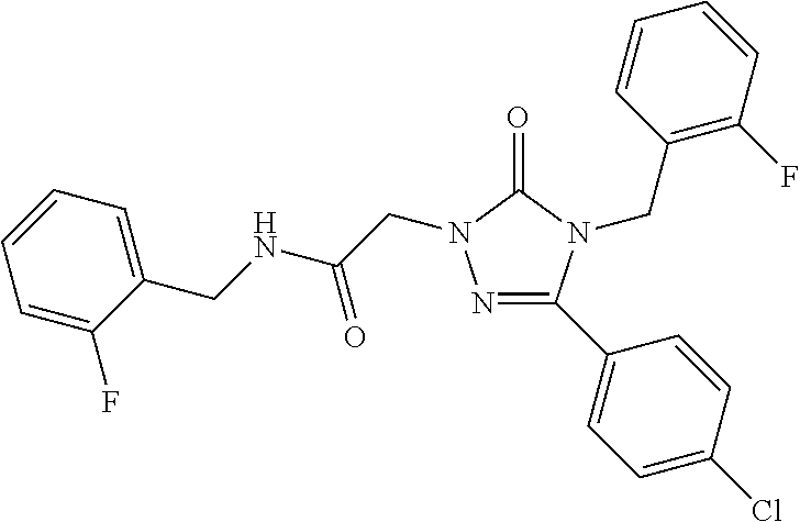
N(C(=O)CN1N=C(C2=CC=C(Cl)C=C2)N(CC2=C(F)C=CC=C2)C1=O)CC1=CC=CC=C1F
